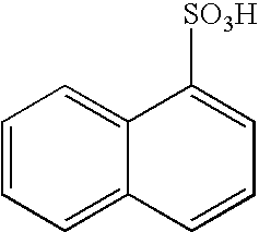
C1=CC=C2C(=C1)C([SO3H])=CC=C2
